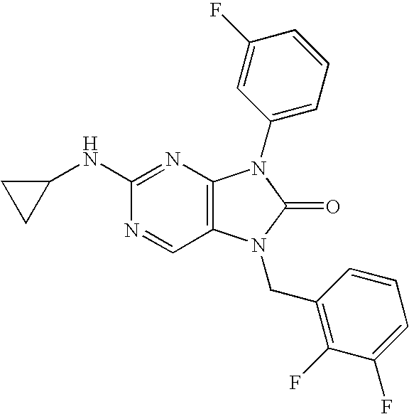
C1(NC2=NC3=C(C=N2)N(CC2=C(F)C(F)=CC=C2)C(=O)N3C2=CC=CC(F)=C2)CC1
